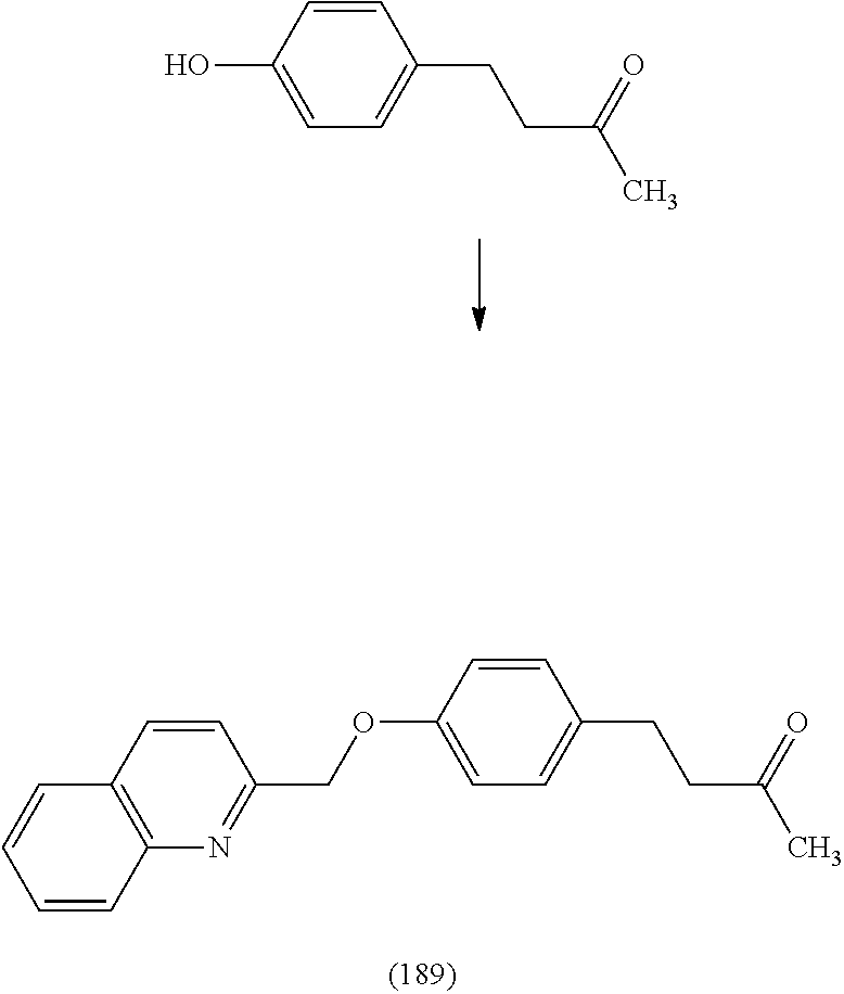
C1(O)=CC=C(CCC(C)=O)C=C1.C1(OCC2=NC3=C(C=C2)C=CC=C3)=CC=C(CCC(C)=O)C=C1
